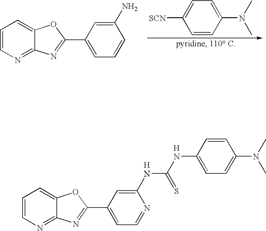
C1=CN=C2C(=C1)OC(C1=CC=CC(N)=C1)=N2.C1=C(N(C)C)C=CC([SCN])=C1.C1=CN=C2C(=C1)OC(C1=CC=NC(NC(=S)NC3=CC=C(N(C)C)C=C3)=C1)=N2
